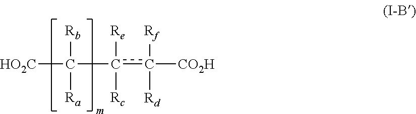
c(c([CO2H])([Rf])[Rd])(C([HO2C])([Rb])[Ra])([Re])[Rc]
